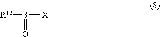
[R12]S([X])=O
